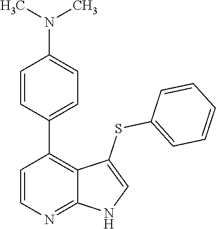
C1=CN=C2C(=C1C1=CC=C(N(C)C)C=C1)C(SC1=CC=CC=C1)=CN2
